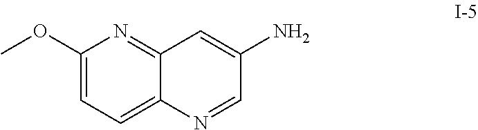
C1(OC)=CC=C2C(=N1)C=C(N)C=N2
